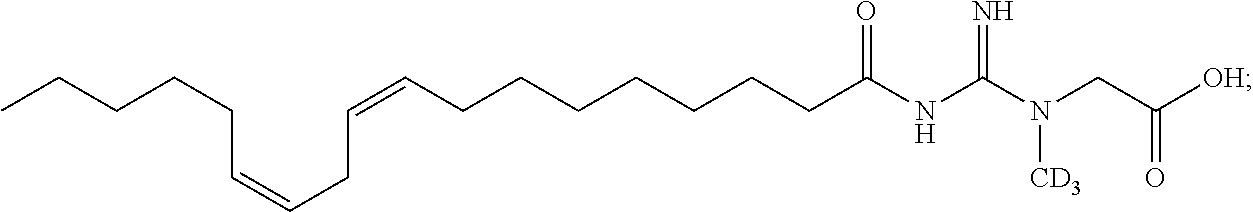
C(CCCC(=O)NC(N(CC([OH])=O)[CD3])=N)CCCC=CCC=CCCCCC
